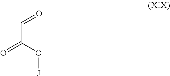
O=C(O[J])C=O
